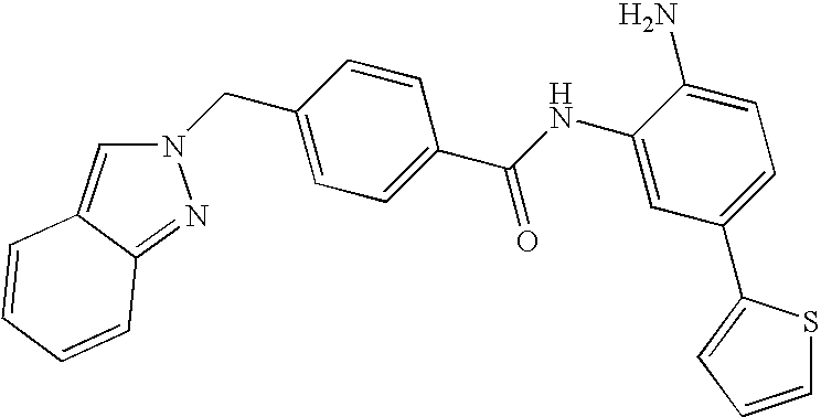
N1(CC2=CC=C(C(NC3=CC(C4=CC=CS4)=CC=C3N)=O)C=C2)C=C2C(=N1)C=CC=C2
